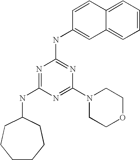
C1CCCC(NC2=NC(NC3=CC4=CC=CC=C4C=C3)=NC(N3CCOCC3)=N2)CC1
